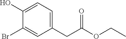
C1(Br)=CC(CC(OCC)=O)=CC=C1O
